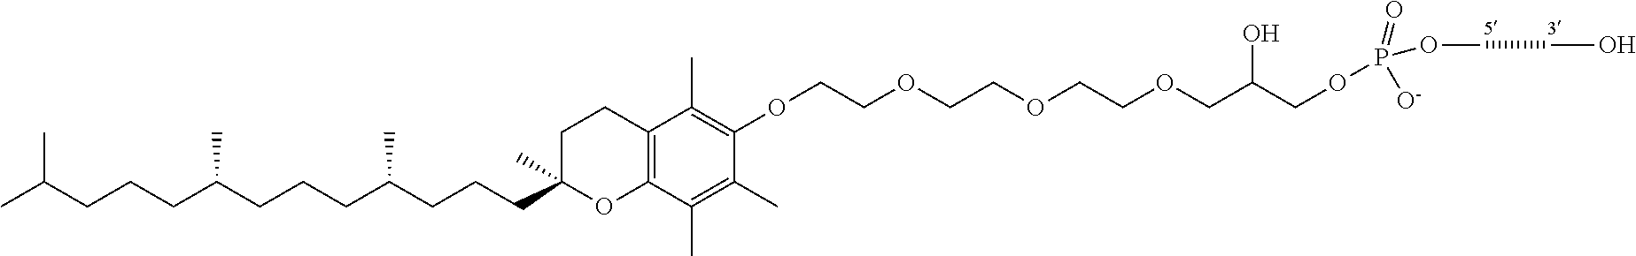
CC(CCCC(CCCC(CCCC1(C)OC2=C(CC1)C(C)=C(OCCOCCOCCOCC(COP([O-])(=O)OCCO)O)C(C)=C2C)C)C)C
